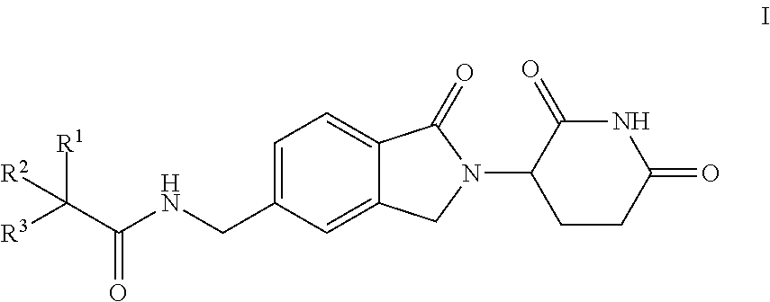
C1=C(CNC(C([R3])([R1])[R2])=O)C=C2C(=C1)C(=O)N(C1CCC(=O)NC1=O)C2
